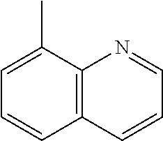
C12=C(C(C)=CC=C1)N=CC=C2
